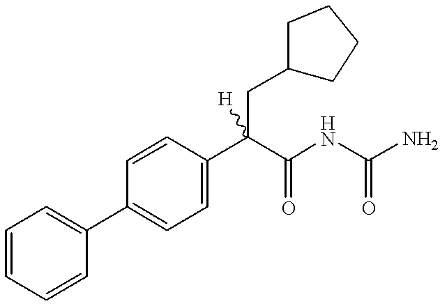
C1=C(C(C(=O)NC(=O)N)(CC2CCCC2)[H])C=CC(C2=CC=CC=C2)=C1
